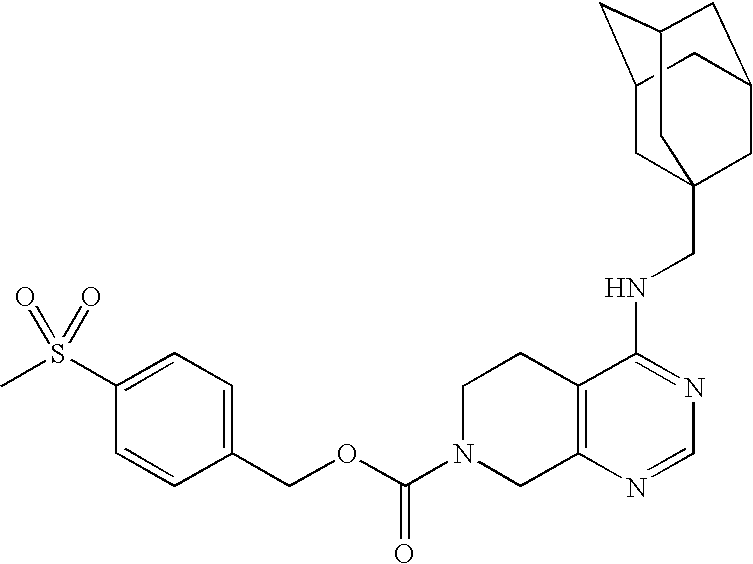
C12=C(N=CN=C1NCC13CC4CC(CC(C1)C4)C3)CN(C(OCC1=CC=C(S(C)(=O)=O)C=C1)=O)CC2
